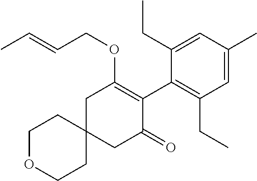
C1OCCC2(C1)CC(=O)C(C1=C(CC)C=C(C)C=C1CC)=C(OCC=CC)C2
